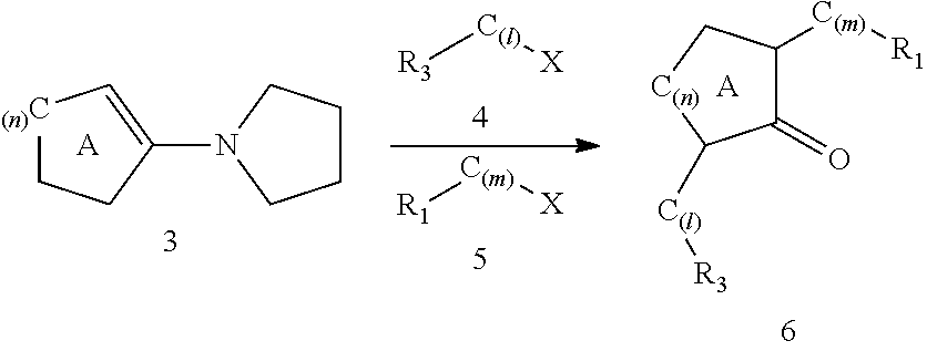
[(n)C]1CCC(N2CCCC2)=C1.[R3][C(l)][X].[R1][C(m)][X].C1(=O)C([C(m)][R1])C[C(n)]C1[C(l)][R3].[A].[A]
